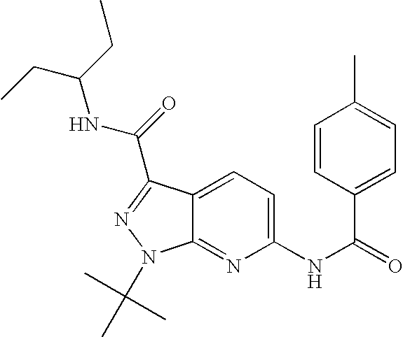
C1=CC(C(=O)NC2=CC=C3C(=N2)N(C(C)(C)C)N=C3C(NC(CC)CC)=O)=CC=C1C
